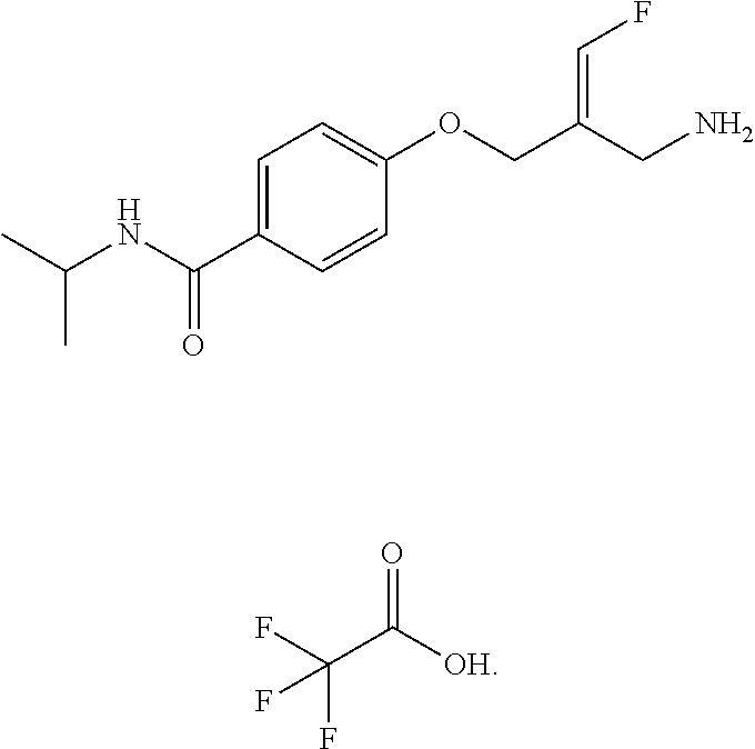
C1=C(C(NC(C)C)=O)C=CC(OCC(CN)=CF)=C1.O=C([OH])C(F)(F)F
